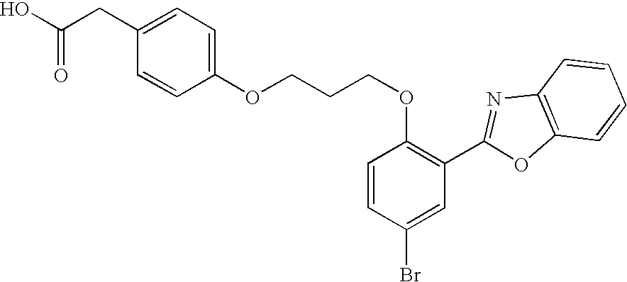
OC(=O)CC1=CC=C(OCCCOC2=C(C3=NC4=C(O3)C=CC=C4)C=C(Br)C=C2)C=C1
